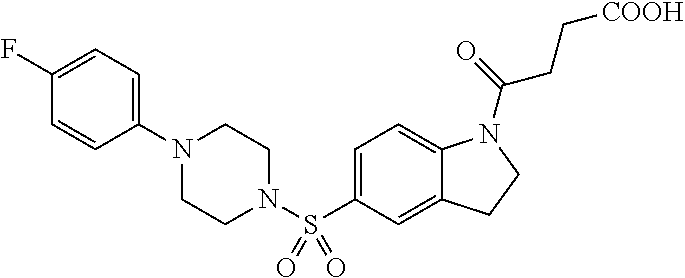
C1(N2CCN(S(C3=CC=C4C(=C3)CCN4C(=O)CC[COOH])(=O)=O)CC2)=CC=C(F)C=C1
